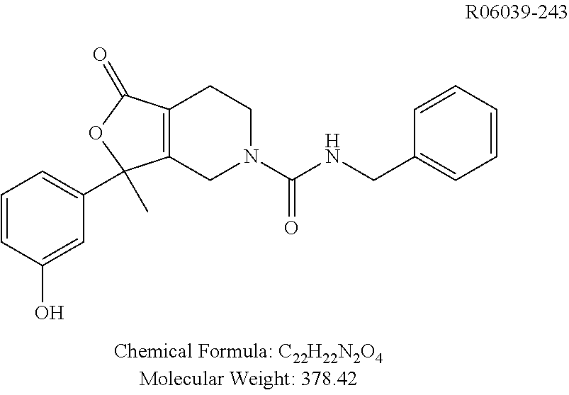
C12=C(CN(C(NCC3=CC=CC=C3)=O)CC1)C(C1=CC=CC(O)=C1)(C)OC2=O
